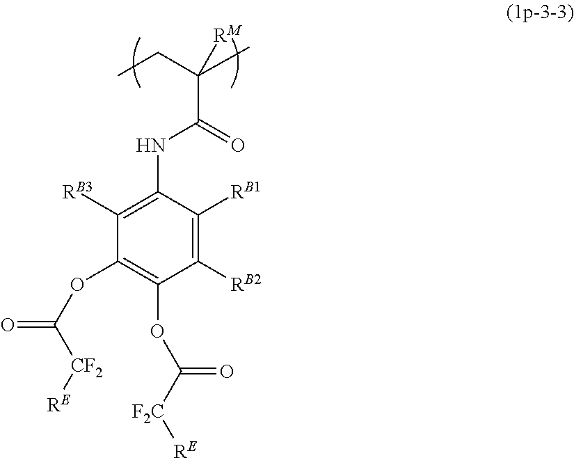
C1(NC(C(C)(CC)[RM])=O)=C([RB3])C(OC(=O)[CF2][RE])=C(OC([F2C][RE])=O)C([RB2])=C1[RB1]
